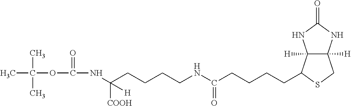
N(C(CCCCC1C2([H])C([H])(CS1)NC(=O)N2)=O)CCCCC(NC(=O)OC(C)(C)C)([COOH])[H]
